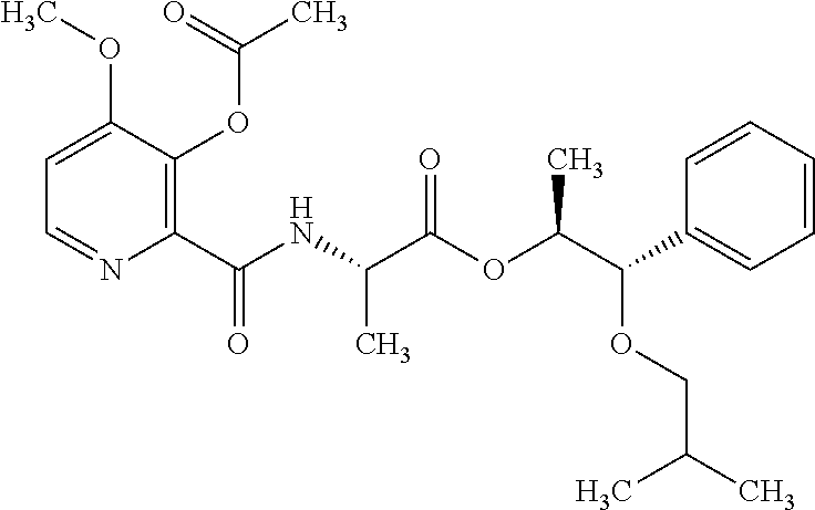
C1=C(OC)C(OC(C)=O)=C(C(NC(C(OC(C(OCC(C)C)C2=CC=CC=C2)C)=O)C)=O)N=C1
